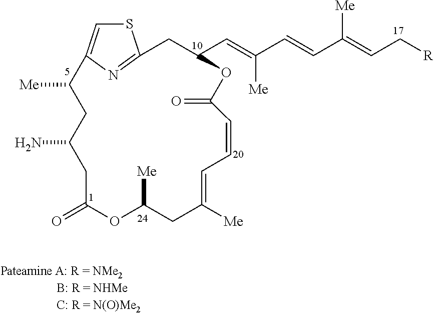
S1C=C2N=C1CC(C=C(C=CC(=CC[R])[Me])[Me])OC(=O)C=CC=C([Me])CC([Me])OC(=O)CC(N)CC2[Me]
